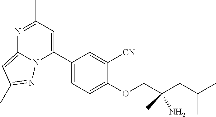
CC(CC(COC1=CC=C(C2=CC(C)=NC3=CC(C)=NN23)C=C1[CN])(N)C)C
